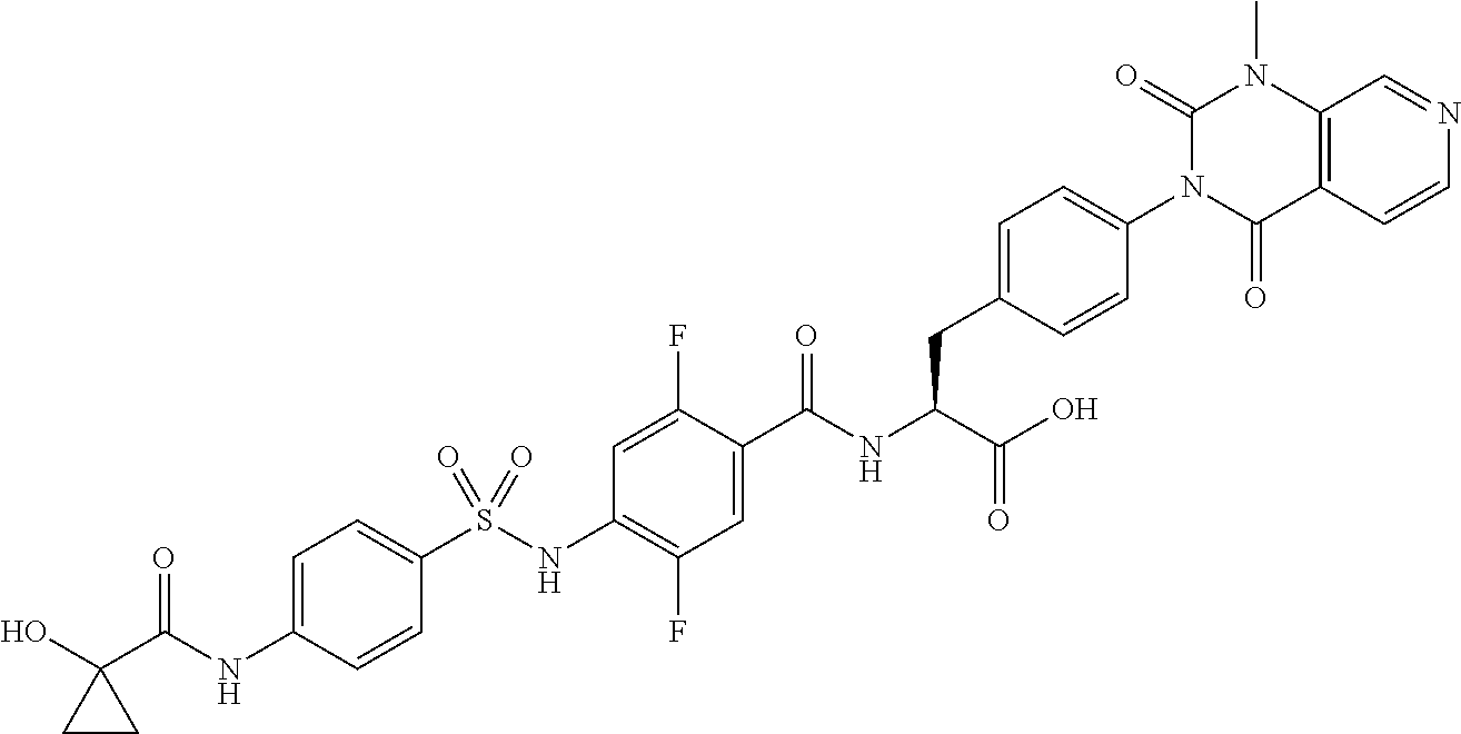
C1=CC(NC(C2(O)CC2)=O)=CC=C1S(NC1=C(F)C=C(C(NC(C(O)=O)CC2=CC=C(N3C(=O)C4=C(N(C)C3=O)C=NC=C4)C=C2)=O)C(F)=C1)(=O)=O
